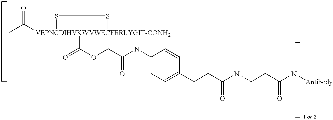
CC([VEPNCDIHVKWVWECFERLYGIT-CONH2]1(C(OCC(NC2=CC=C(CCC(NCCC(N[Antibody])=O)=O)C=C2)=O)=O)SS1)=O
